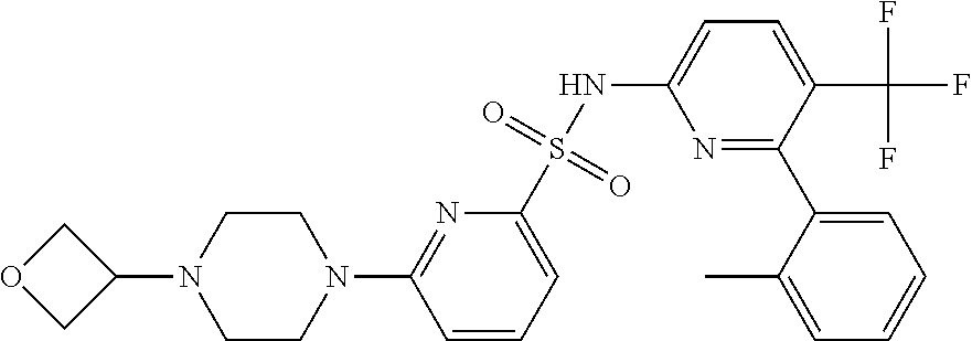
C1CN(C2=NC(S(NC3=CC=C(C(F)(F)F)C(C4=CC=CC=C4C)=N3)(=O)=O)=CC=C2)CCN1C1COC1
